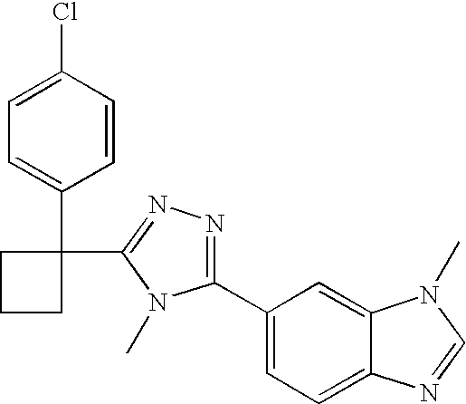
C1=CC(Cl)=CC=C1C1(C2=NN=C(C3=CC=C4C(=C3)N(C)C=N4)N2C)CCC1
